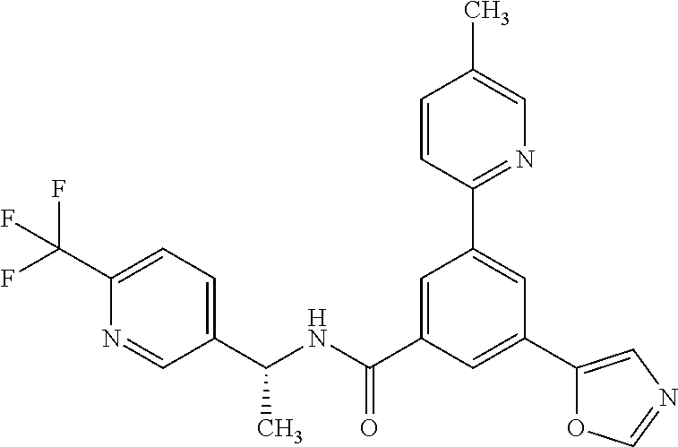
C(NC(C1=CC(C2=NC=C(C)C=C2)=CC(C2=CN=CO2)=C1)=O)(C1=CC=C(C(F)(F)F)N=C1)C
